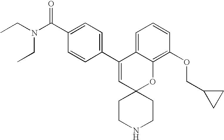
CCN(C(C1=CC=C(C2=CC3(OC4=C(OCC5CC5)C=CC=C24)CCNCC3)C=C1)=O)CC
